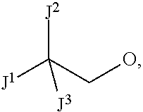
[J1]C(CO)([J2])[J3]
